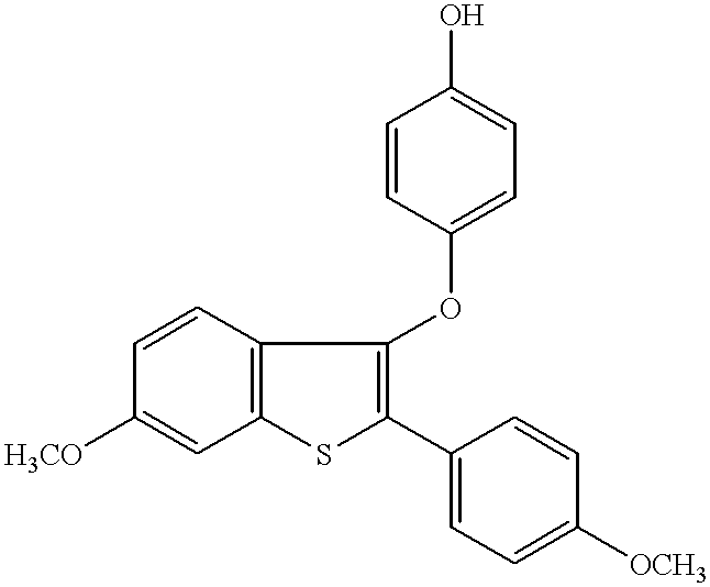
C1=CC2=C(C=C1[H3CO])SC(C1=CC=C([OCH3])C=C1)=C2OC1=CC=C(O)C=C1
